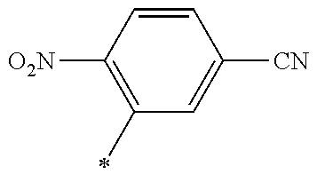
C1(C)=C([O2N])C=CC([CN])=C1
